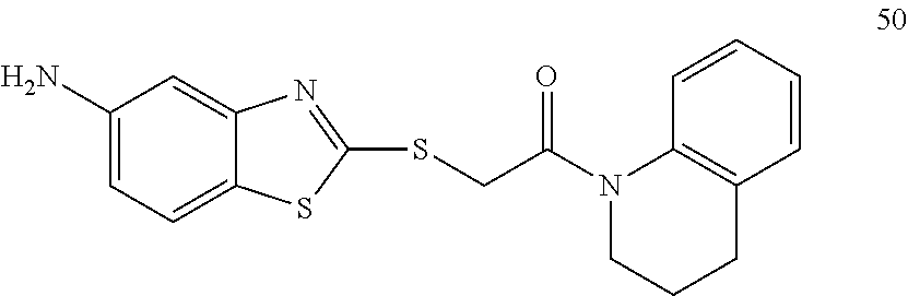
C1(N)=CC=C2C(=C1)N=C(SCC(=O)N1CCCC3=C1C=CC=C3)S2
